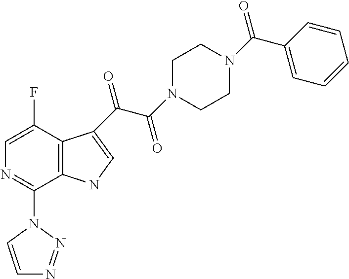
C1=C(F)C2=C(C(N3C=CN=N3)=N1)NC=C2C(=O)C(=O)N1CCN(C(=O)C2=CC=CC=C2)CC1
